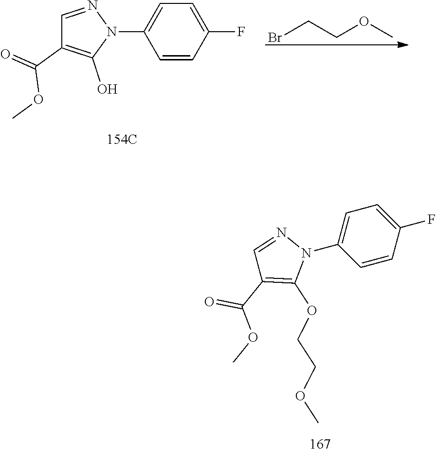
BrCCOC.C1=CC(F)=CC=C1N1N=CC(C(=O)OC)=C1O.C1=CC(F)=CC=C1N1N=CC(C(OC)=O)=C1OCCOC
